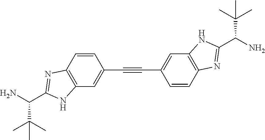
C(N)(C(C)(C)C)C1=NC2=C(C=C(C#CC3=CC4=C(C=C3)N=C(C(N)C(C)(C)C)N4)C=C2)N1
